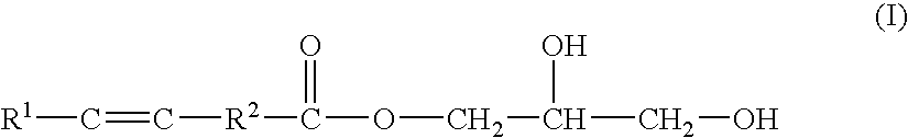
[R1]C=C[R2]C(OCC(CO)O)=O
